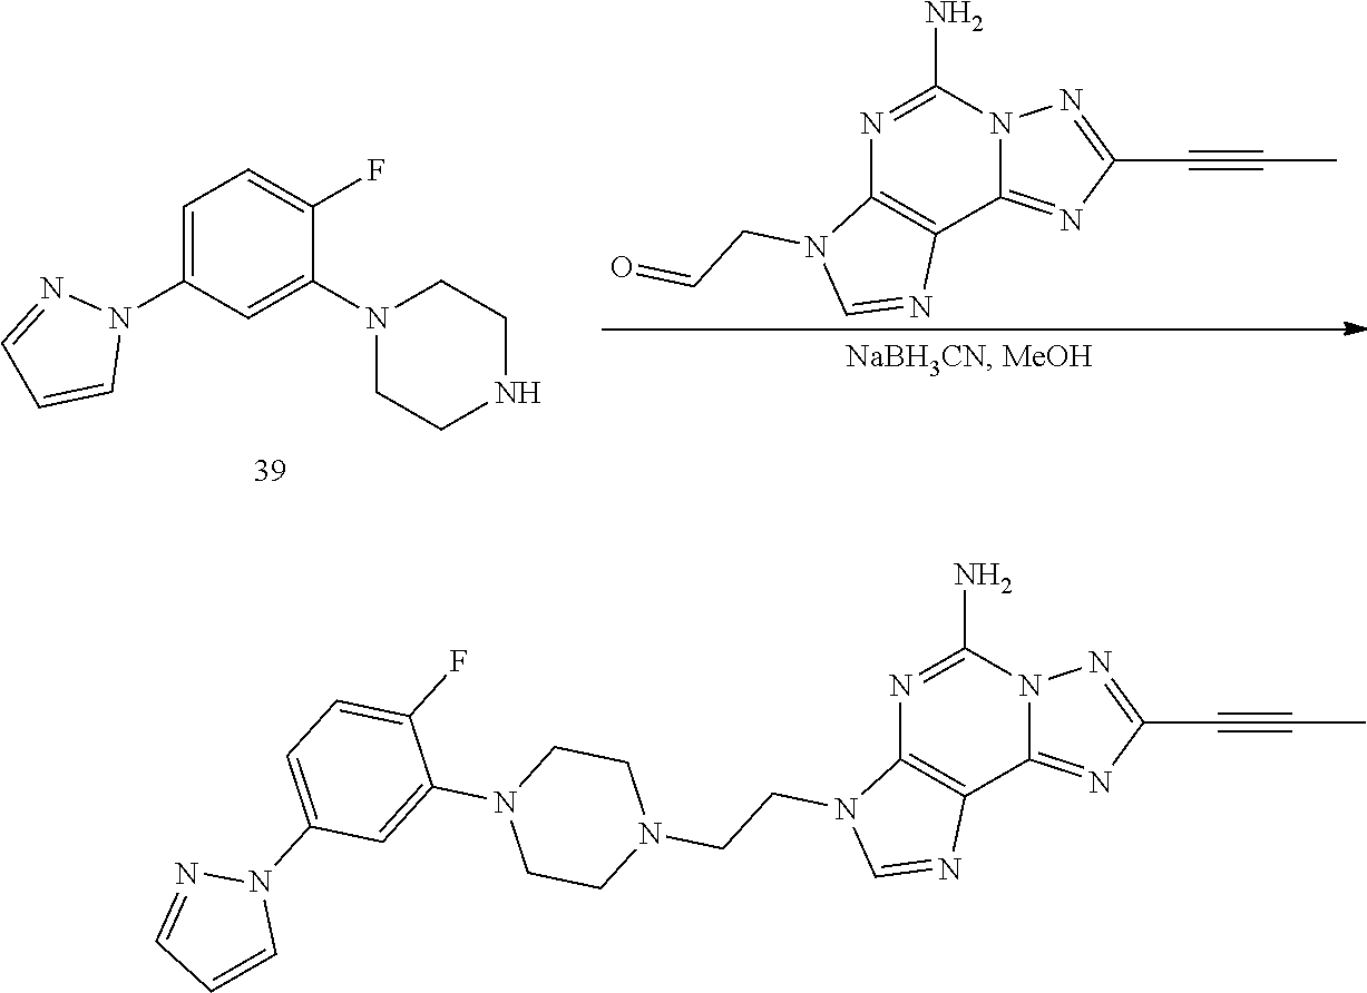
C12=NC(C#CC)=NN1C(N)=NC1=C2N=CN1CC=O.C1=C(N2N=CC=C2)C=C(N2CCNCC2)C(F)=C1.C12=NC(C#CC)=NN1C(N)=NC1=C2N=CN1CCN1CCN(C2=CC(N3N=CC=C3)=CC=C2F)CC1
